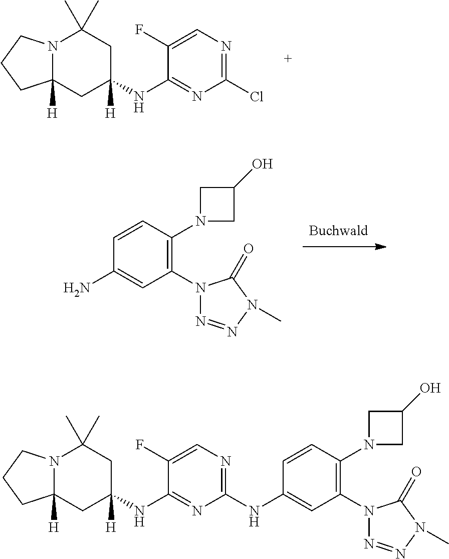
C1(NC2([H])CC(C)(C)N3C([H])(C2)CCC3)=NC(Cl)=NC=C1F.C1(N)=CC(N2N=NN(C)C2=O)=C(N2CC(O)C2)C=C1.C1(NC2=NC=C(F)C(NC3([H])CC(C)(C)N4C([H])(C3)CCC4)=N2)=CC(N2N=NN(C)C2=O)=C(N2CC(O)C2)C=C1
